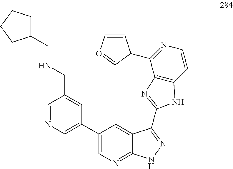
C1=NC=C(C2=CN=C3C(=C2)C(C2=NC4=C(C=CN=C4C4C=CO=C4)N2)=NN3)C=C1CNCC1CCCC1
